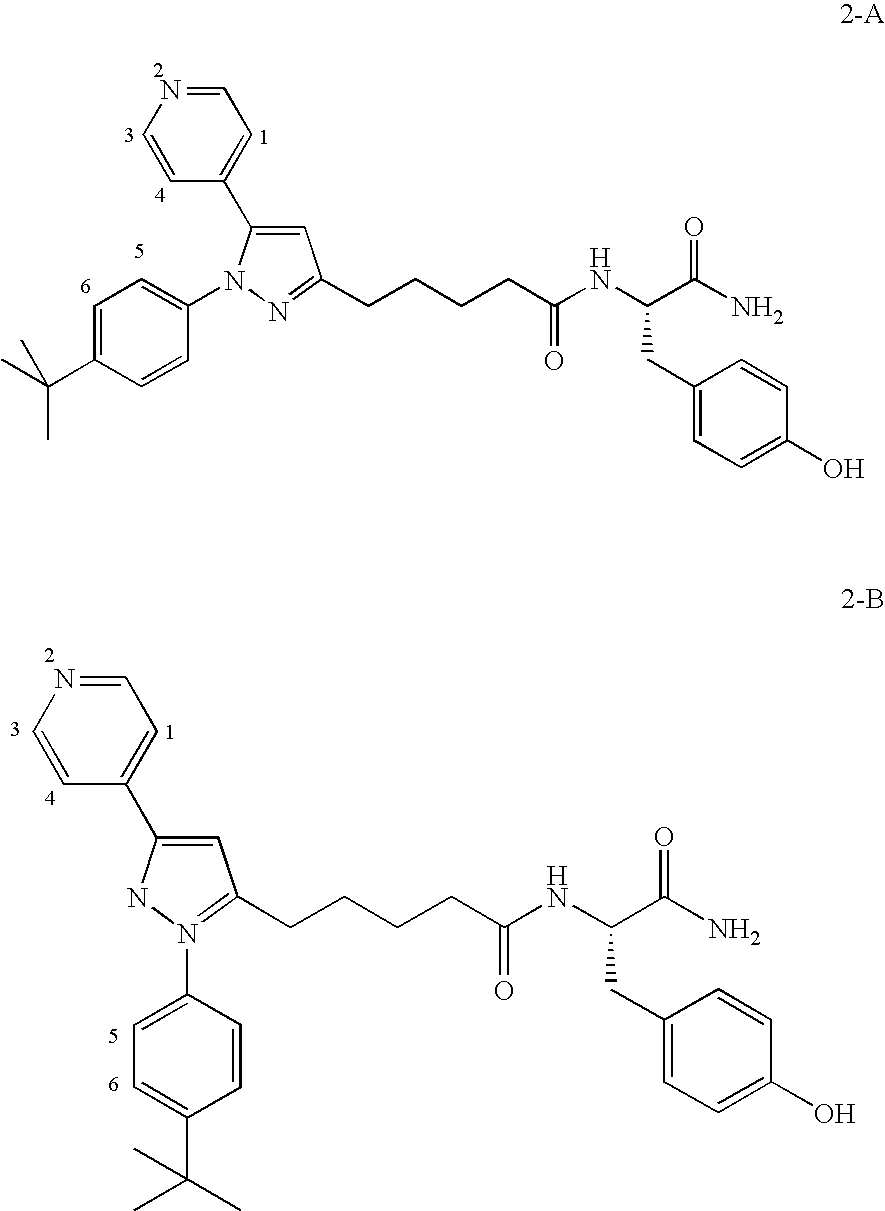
C1=C(C2=CC=NC=C2)N(C2=CC=C(C(C)(C)C)C=C2)N=C1CCCCC(NC(C(N)=O)CC1=CC=C(O)C=C1)=O.C1=C(C2=CC=NC=C2)NN(C2=CC=C(C(C)(C)C)C=C2)=C1CCCCC(NC(C(N)=O)CC1=CC=C(O)C=C1)=O
